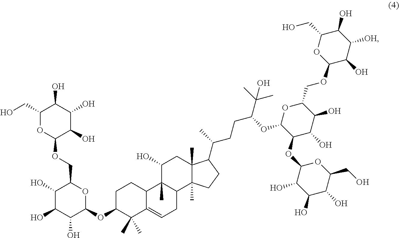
C1(O)C(O)C(O)C(OC2C(C)(C)C3=CCC4C(C)(C3CC2)C(O)CC2(C)C4(C)CCC2C(C)CCC(C(C)(C)O)OC2C(OC3C(O)C(O)C(O)C(CO)O3)C(O)C(O)C(COC3C(O)C([OH])C(O)C(CO)O3)O2)OC1COC1C(O)C(O)C(O)C(CO)O1
